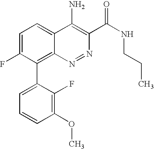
C1=C(F)C(C2=CC=CC(OC)=C2F)=C2C(=C1)C(N)=C(C(NCCC)=O)N=N2
